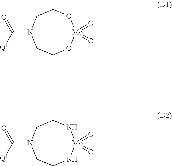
C(N1CCO[Mo](=O)(=O)OCC1)([Q1])=O.C(N1CCN[Mo](=O)(=O)NCC1)([Q1])=O
